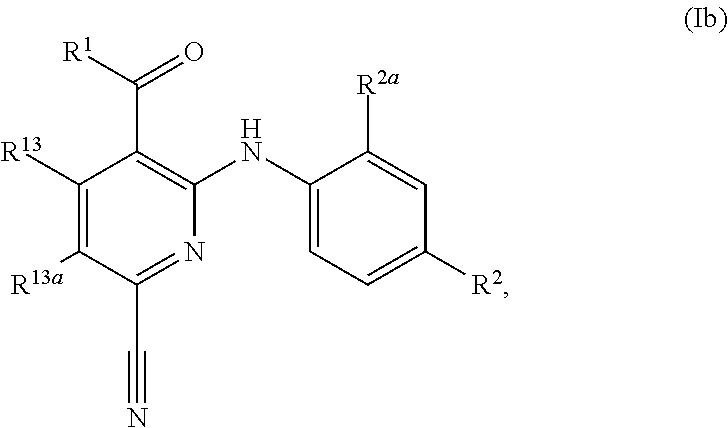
C1([R13])=C([R13a])C(C#N)=NC(NC2=CC=C([R2])C=C2[R2a])=C1C([R1])=O
